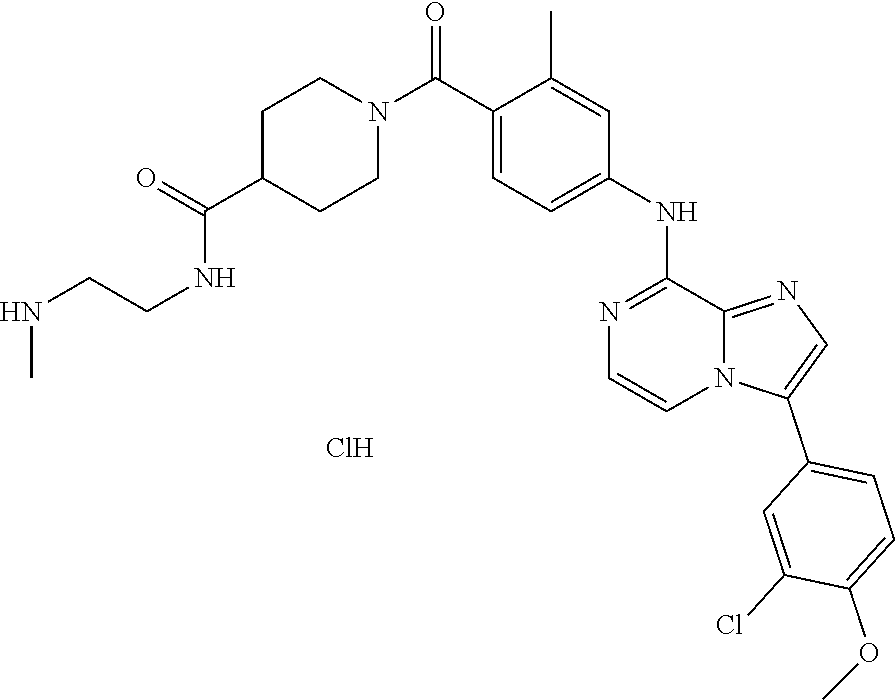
C1(C(N2CCC(C(NCCNC)=O)CC2)=O)=CC=C(NC2=NC=CN3C2=NC=C3C2=CC=C(OC)C(Cl)=C2)C=C1C.Cl
